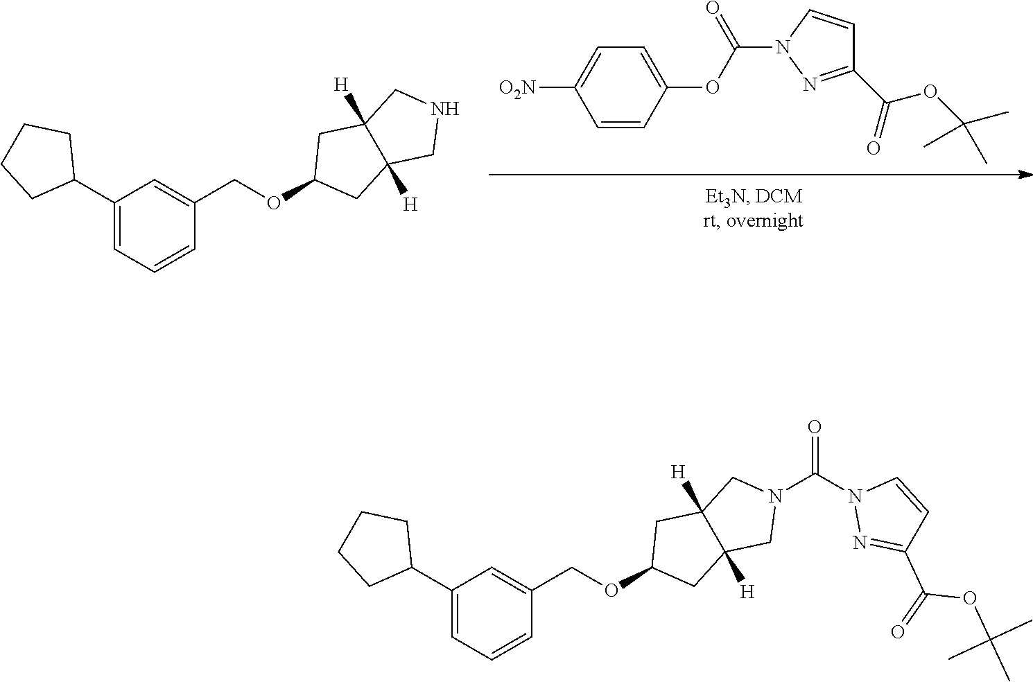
C1=CC(OC(N2N=C(C(OC(C)(C)C)=O)C=C2)=O)=CC=C1[O2N].C1(C2CCCC2)=CC=CC(COC2CC3([H])C([H])(C2)CNC3)=C1.C1(C2CCCC2)=CC=CC(COC2CC3([H])C([H])(C2)CN(C(N2N=C(C(=O)OC(C)(C)C)C=C2)=O)C3)=C1
